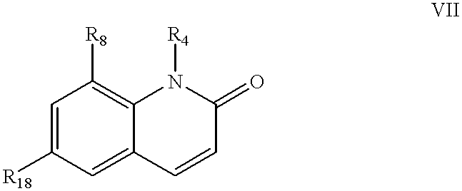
C1=C([R18])C=C2C(=C1[R8])N([R4])C(=O)C=C2
